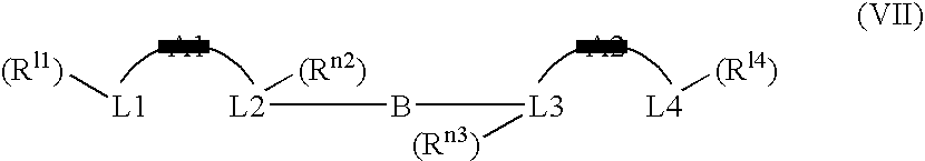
[L4][(Rl4)].[L2]([(Rn2)])B[L3][(Rn3)].[L1][(Rl1)]
